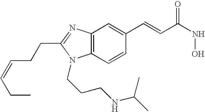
C12=C(N=C(CCC=CCC)N1CCCNC(C)C)C=C(C=CC(NO)=O)C=C2
